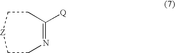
C1([Q])=NCC[Z]CC1
